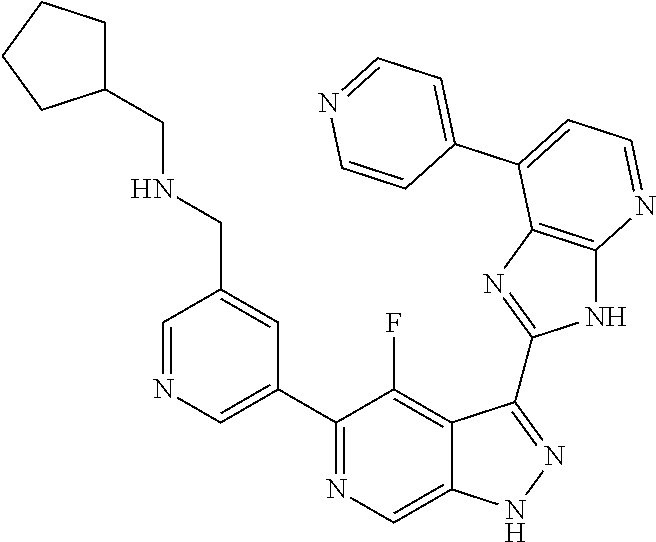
C1=NC=C(C2=NC=C3C(=C2F)C(C2=NC4=C(N2)N=CC=C4C2=CC=NC=C2)=NN3)C=C1CNCC1CCCC1
